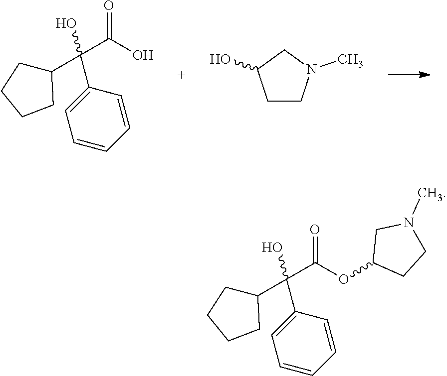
C(C(O)=O)(C1CCCC1)(O)C1=CC=CC=C1.C1CN(C)CC1O.C(C(OC1CCN(C)C1)=O)(C1CCCC1)(O)C1=CC=CC=C1
